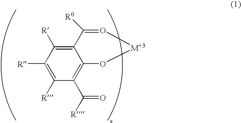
C1([R])=C([R])C(C(=O)[R])=C2C(=C1[R])C([R0])=O[M+3]O2
